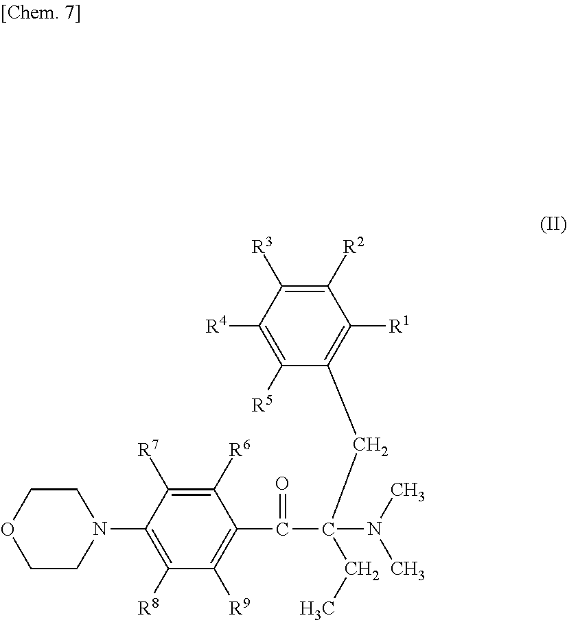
C(C(N(C)C)(CC1=C([R1])C([R2])=C([R3])C([R4])=C1[R5])CC)(C1=C([R9])C([R8])=C(N2CCOCC2)C([R7])=C1[R6])=O
